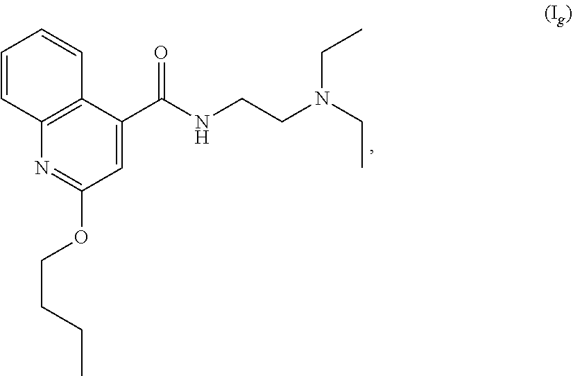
C1=C(C(NCCN(CC)CC)=O)C2=C(N=C1OCCCC)C=CC=C2
